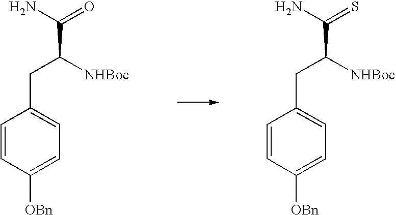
C(C([NHBoc])CC1=CC=C([OBn])C=C1)(N)=O.C(C([NHBoc])CC1=CC=C([OBn])C=C1)(N)=S
